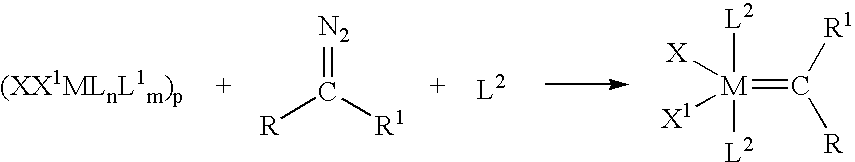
[R]C([R1])=[N2].[M](=C([R1])[R])([X1])([X])([L2])[L2]
